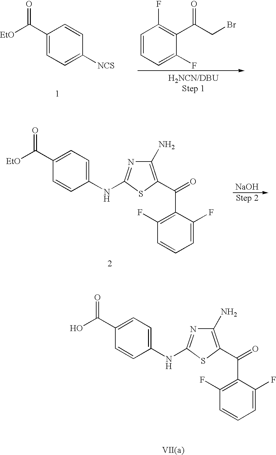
C1(C([EtO])=O)=CC=C([NCS])C=C1.C1=CC=C(F)C(C(CBr)=O)=C1F.C1(C([EtO])=O)=CC=C(NC2=NC(N)=C(C(C3=C(F)C=CC=C3F)=O)S2)C=C1.[NaOH].C1(C(O)=O)=CC=C(NC2=NC(N)=C(C(C3=C(F)C=CC=C3F)=O)S2)C=C1
